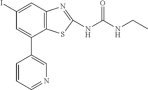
C1(I)=CC2=C(C(C3=CN=CC=C3)=C1)SC(NC(NCC)=O)=N2
